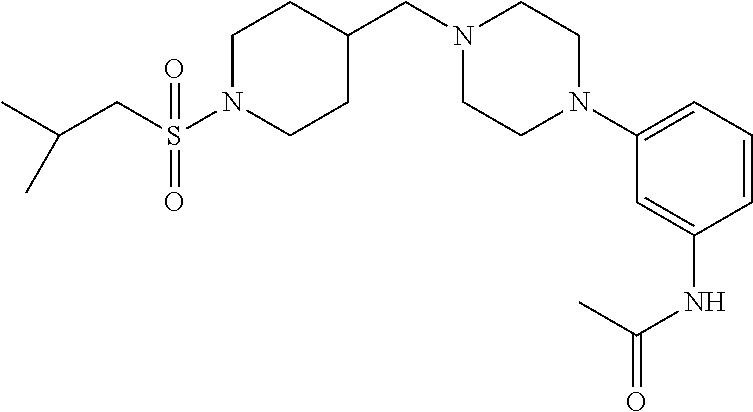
C1N(S(CC(C)C)(=O)=O)CCC(CN2CCN(C3=CC=CC(NC(=O)C)=C3)CC2)C1
